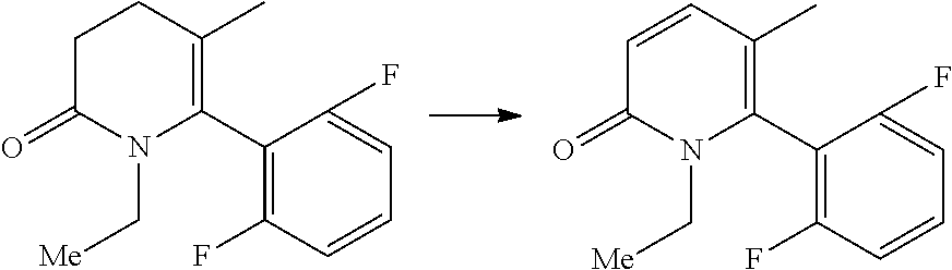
C1(C2=C(C)CCC(=O)N2C[Me])=C(F)C=CC=C1F.C1(C2=C(C)C=CC(=O)N2C[Me])=C(F)C=CC=C1F
